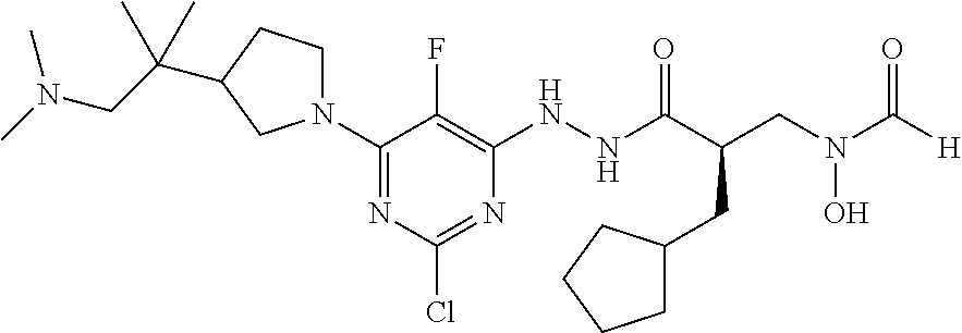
[H]C(N(CC(C(NNC1=C(F)C(N2CCC(C(CN(C)C)(C)C)C2)=NC(Cl)=N1)=O)CC1CCCC1)O)=O
